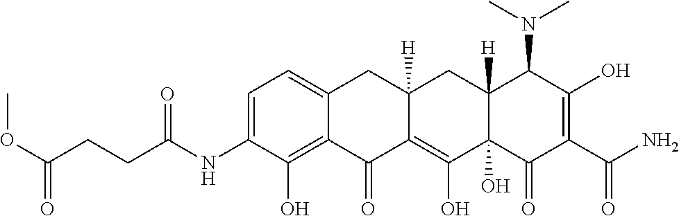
C1=C(NC(CCC(OC)=O)=O)C(O)=C2C(=C1)CC1([H])C(=C(O)C3(O)C([H])(C1)C(N(C)C)C(O)=C(C(N)=O)C3=O)C2=O
